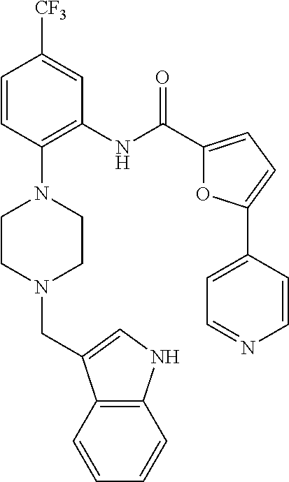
C1=CC(N2CCN(CC3=CNC4=C3C=CC=C4)CC2)=C(NC(=O)C2=CC=C(C3=CC=NC=C3)O2)C=C1[CF3]
